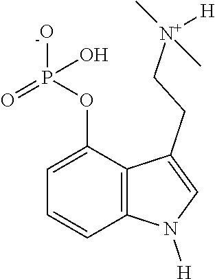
C1=C(OP([-O])(=O)O)C2=C(C=C1)N([H])C=C2CC[N+]([H])(C)C
